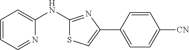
C1=CC=NC(NC2=NC(C3=CC=C([CN])C=C3)=CS2)=C1
